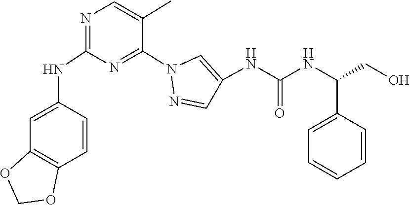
N1(C2=NC(NC3=CC4=C(C=C3)OCO4)=NC=C2C)N=CC(NC(NC(CO)C2=CC=CC=C2)=O)=C1
